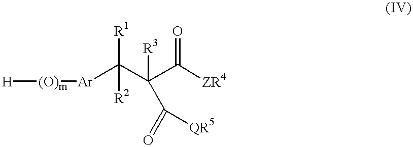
[H][(O)m][Ar]C(C(C([ZR4])=O)(C(=O)[QR5])[R3])([R1])[R2]
